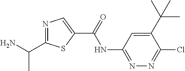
N1=C(C(N)C)SC(C(=O)NC2=NN=C(Cl)C(C(C)(C)C)=C2)=C1
